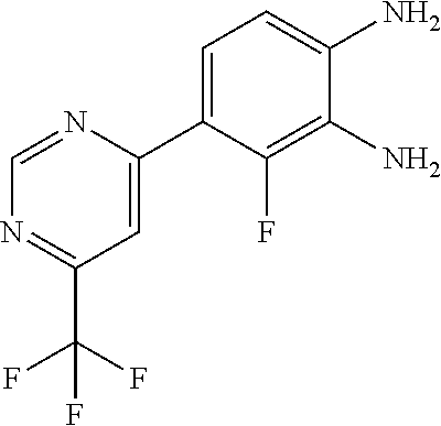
C1(C2=CC=C(N)C(N)=C2F)=CC(C(F)(F)F)=NC=N1
